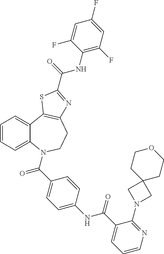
C1=CC=C2C(=C1)C1=C(CCN2C(=O)C2=CC=C(NC(=O)C3=CC=CN=C3N3CC4(C3)CCOCC4)C=C2)N=C(C(=O)NC2=C(F)C=C(F)C=C2F)S1
